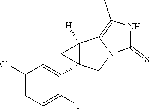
C1(Cl)=CC=C(F)C(C23C([H])(C4=C(C)NC(=S)N4C2)C3)=C1
